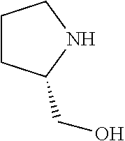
C1CC(CO)NC1
